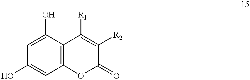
C1(O)=CC(O)=CC2=C1C([R1])=C([R2])C(=O)O2
